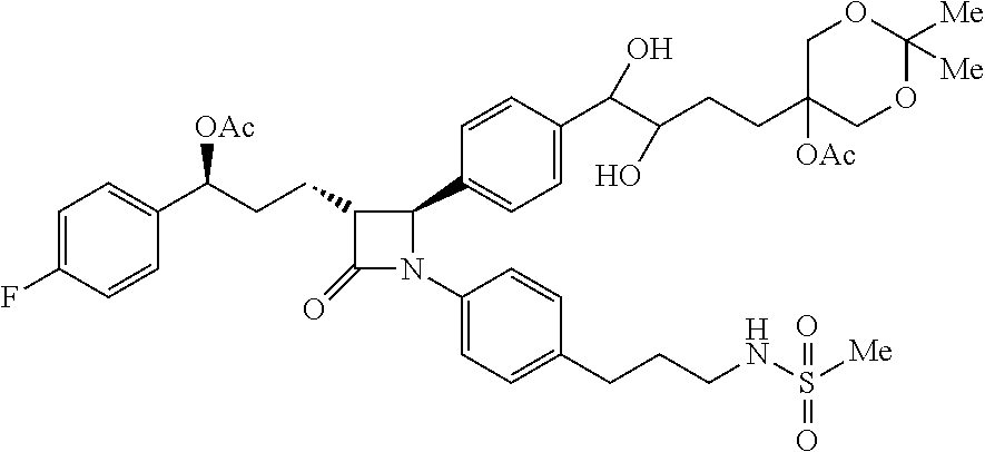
C1(=O)C(CCC(C2=CC=C(F)C=C2)[OAc])C(C2=CC=C(C(C(CCC3([OAc])COC([Me])([Me])OC3)O)O)C=C2)N1C1=CC=C(CCCNS([Me])(=O)=O)C=C1
